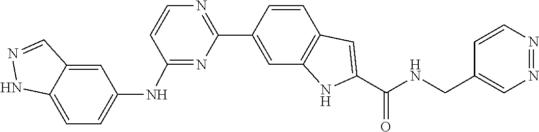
C1=CC2=C(C=C1C1=NC=CC(NC3=CC=C4NN=CC4=C3)=N1)NC(C(=O)NCC1=CN=NC=C1)=C2
